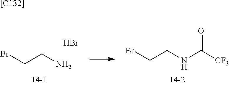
C(CN)Br.Br.C(CNC([CF3])=O)Br.[[C132]]
